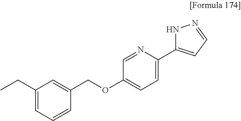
C(C1=CC=CC(COC2=CC=C(C3=CC=NN3)N=C2)=C1)C
